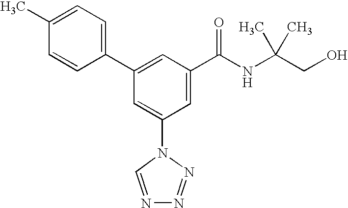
C1(C2=CC(C(NC(CO)(C)C)=O)=CC(N3C=NN=N3)=C2)=CC=C(C)C=C1
